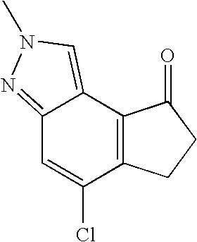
C1=C(Cl)C2=C(C3=CN(C)N=C13)C(=O)CC2
